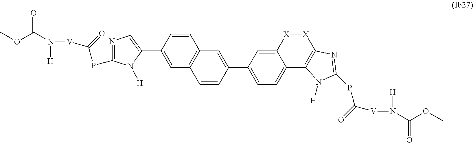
COC(N([H])[V]C(=O)PC1=NC=C(C2=CC3=C(C=C2)C=C(C2=CC=C4C(=C2)[X][X]C2=C4N([H])C(PC([V]N([H])C(OC)=O)=O)=N2)C=C3)N1[H])=O
